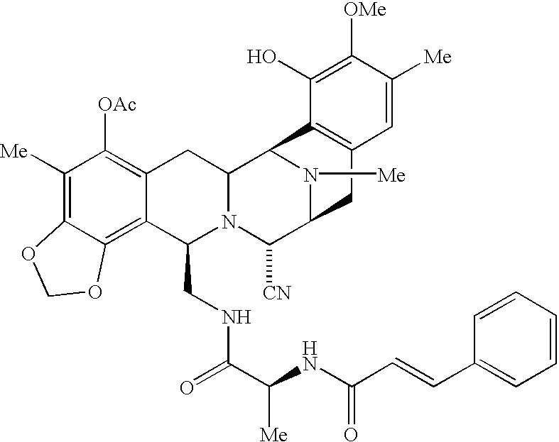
C1([Me])=C2C(=C3C(=C1[OAc])CC1N(C3CNC(=O)C(NC(C=CC3=CC=CC=C3)=O)[Me])C([CN])C3N([Me])C1C1=C(C3)C=C([Me])C([OMe])=C1O)OCO2
